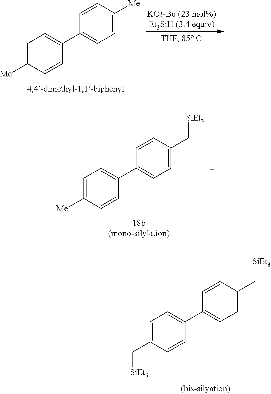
C1=C([Me])C=CC(C2=CC=C([Me])C=C2)=C1.C1=C([Me])C=CC(C2=CC=C(C[SiEt3])C=C2)=C1.C1=C(C[SiEt3])C=CC(C2=CC=C(C[SiEt3])C=C2)=C1
